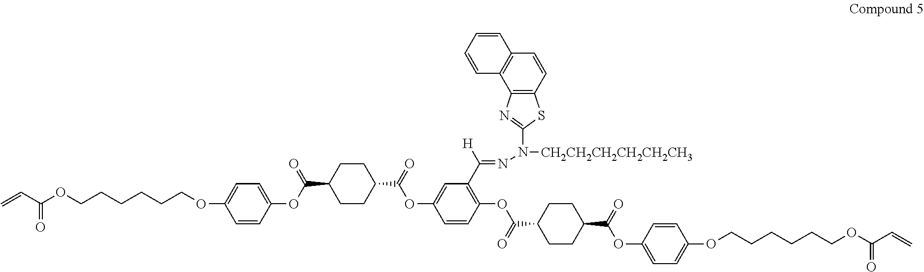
C=CC(OCCCCCCOC1=CC=C(OC(C2CCC(C(=O)OC3=CC(C([H])=NN(C4=NC5=C(S4)C=CC4=C5C=CC=C4)[CH2CH2CH2CH2CH2CH3])=C(OC(C4CCC(C(=O)OC5=CC=C(OCCCCCCOC(C=C)=O)C=C5)CC4)=O)C=C3)CC2)=O)C=C1)=O
